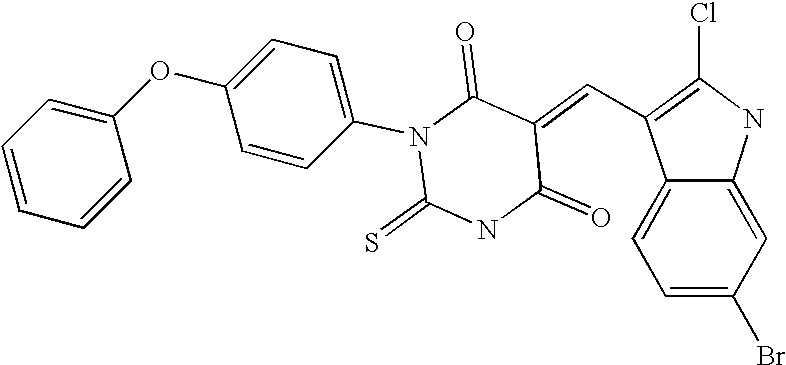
C(=C1C(=O)N(C2=CC=C(OC3=CC=CC=C3)C=C2)C(=S)NC1=O)C1=C(Cl)NC2=CC(Br)=CC=C21
